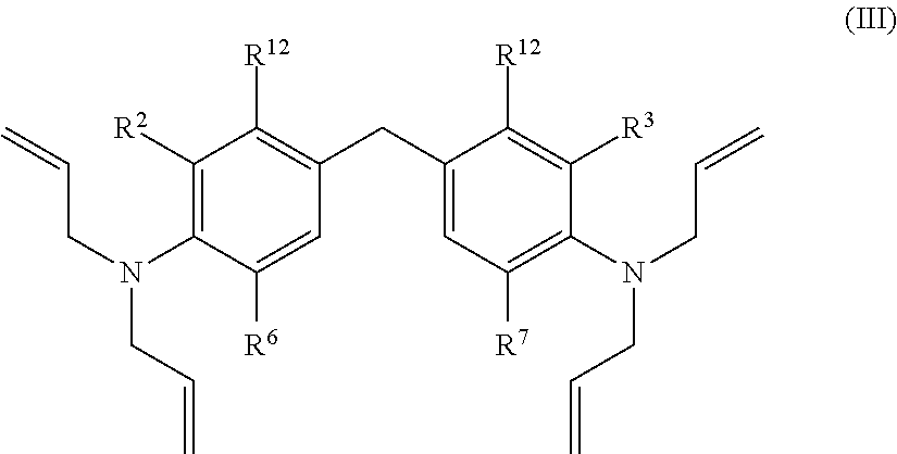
C1([R2])=C(N(CC=C)CC=C)C([R6])=CC(CC2=CC([R7])=C(N(CC=C)CC=C)C([R3])=C2[R12])=C1[R12]
